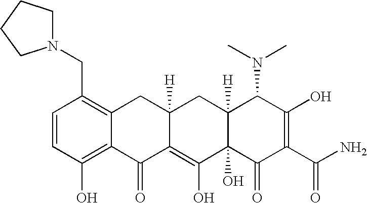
C1=CC(CN2CCCC2)=C2C(=C1O)C(=O)C1=C(O)C3(O)C([H])(CC1([H])C2)C(N(C)C)C(O)=C(C(N)=O)C3=O
